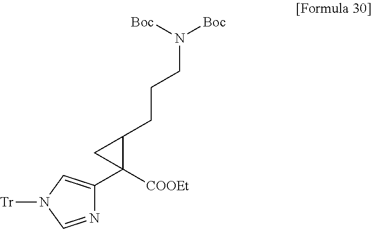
N1=CN([Tr])C=C1C1([COOEt])C(CCCN([Boc])[Boc])C1
